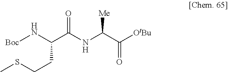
[Boc]NC(C(NC(C([OtBu])=O)[Me])=O)CCSC
